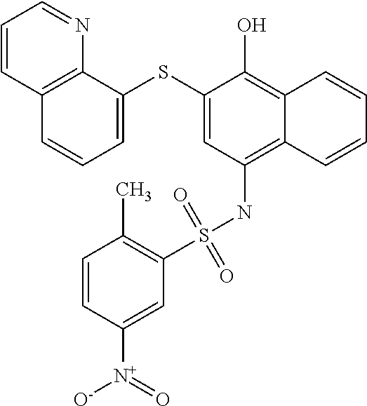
C1=C(SC2=CC(NS(C3=C(C)C=CC([N+](=O)[O-])=C3)(=O)=O)=C3C(=C2O)C=CC=C3)C2=C(C=C1)C=CC=N2
